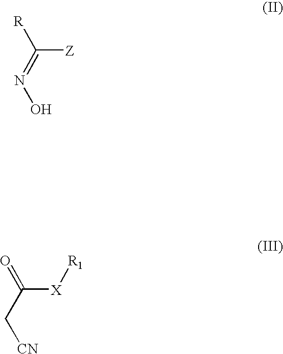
C([Z])(=NO)[R].C([X][R1])(C[CN])=O
